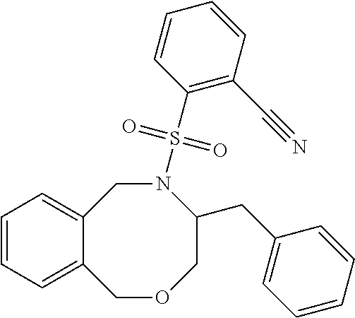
C12=CC=CC=C1COCC(CC1=CC=CC=C1)N(S(C1=C(C#N)C=CC=C1)(=O)=O)C2
